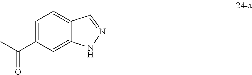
C1=C(C(C)=O)C=C2C(=C1)C=NN2
